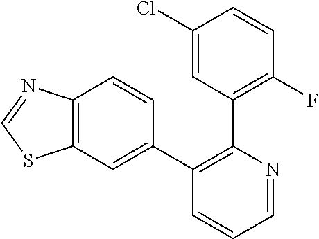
C1=NC(C2=C(F)C=CC(Cl)=C2)=C(C2=CC3=C(C=C2)N=CS3)C=C1
